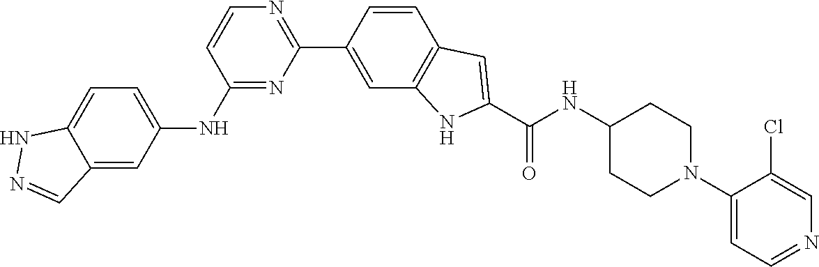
N1=C(NC2=CC=C3NN=CC3=C2)C=CN=C1C1=CC2=C(C=C1)C=C(C(=O)NC1CCN(C3=CC=NC=C3Cl)CC1)N2
